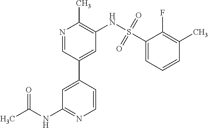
C1=CC(C2=CC(NS(C3=CC=CC(C)=C3F)(=O)=O)=C(C)N=C2)=CC(NC(C)=O)=N1
